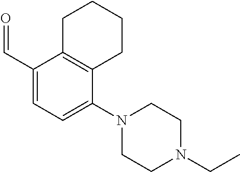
C1(C=O)=CC=C(N2CCN(CC)CC2)C2=C1CCCC2
